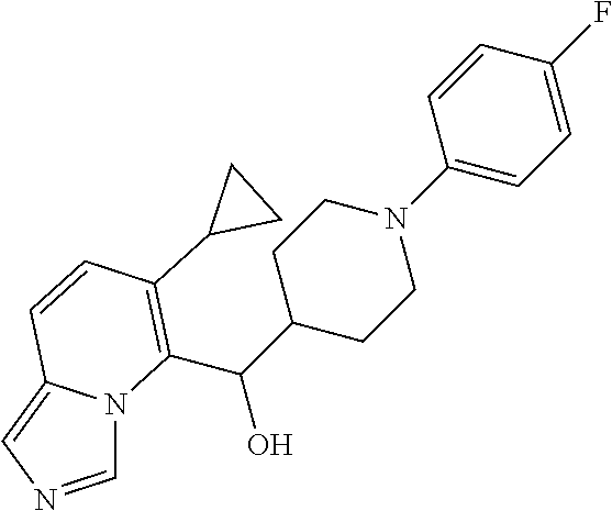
C1(N2CCC(C(O)C3=C(C4CC4)C=CC4=CN=CN43)CC2)=CC=C(F)C=C1
